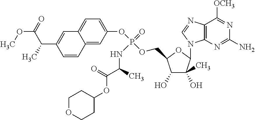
C1(OC(=O)C(NP(=O)(OC2=CC=C3C(=C2)C=CC(C(C)C(=O)OC)=C3)OCC2C(O)C(O)(C)C(N3C4=C(N=C3)C([OCH3])=NC(N)=N4)O2)C)CCOCC1
